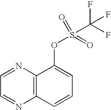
C12=C(N=CC=N1)C(OS(C(F)(F)F)(=O)=O)=CC=C2
